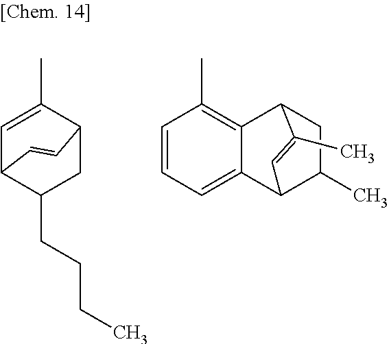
C1=C(C)C2CC(CCCC)C1C=C2.C1=CC=C2C3C(C)CC(C2=C1C)C(C)=C3
